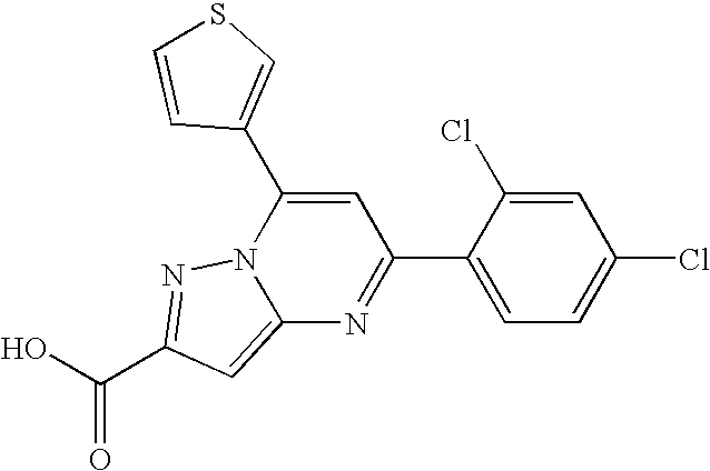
O=C(O)C1=NN2C(=C1)N=C(C1=CC=C(Cl)C=C1Cl)C=C2C1=CSC=C1
